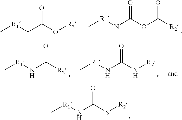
C[R1]NC(S[R2])=O.C[R1]NC(OC([R2])=O)=O.C[R1]CC(O[R2])=O.C[R1]NC(N[R2])=O.C[R1]NC([R2])=O
